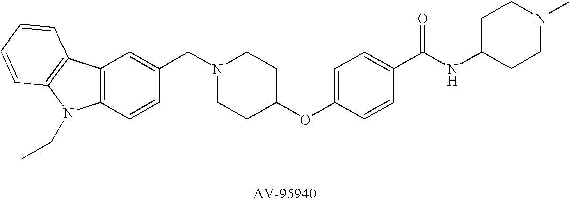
C12=C(C=CC(CN3CCC(OC4=CC=C(C(NC5CCN(C)CC5)=O)C=C4)CC3)=C1)N(CC)C1=C2C=CC=C1
